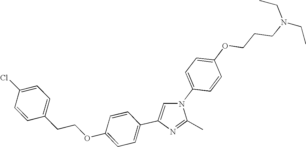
C1=C(OCCCN(CC)CC)C=CC(N2C=C(C3=CC=C(OCCC4=CC=C(Cl)C=C4)C=C3)N=C2C)=C1
